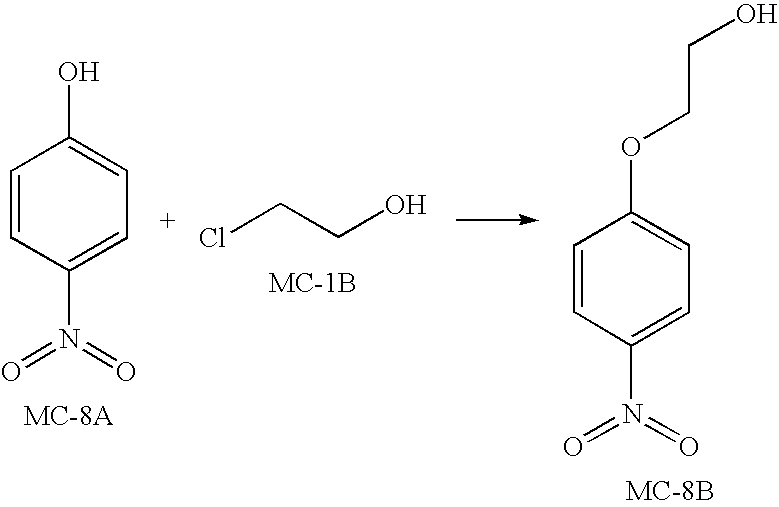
C1=CC(N(=O)=O)=CC=C1O.ClCCO.C1=CC(N(=O)=O)=CC=C1OCCO
